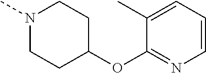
O(C1=NC=CC=C1C)C1CCN(C)CC1
